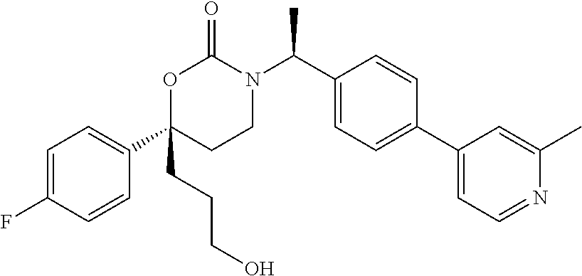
O1C(CCCO)(C2=CC=C(F)C=C2)CCN(C(C2=CC=C(C3=CC=NC(C)=C3)C=C2)C)C1=O
